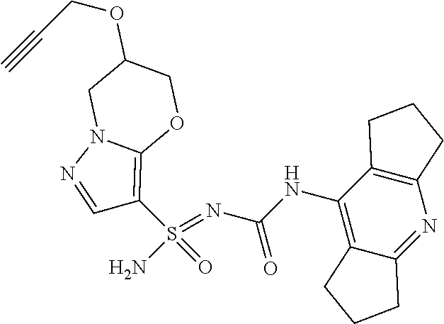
C(NC1=C2C(=NC3=C1CCC3)CCC2)(N=S(N)(=O)C1=C2N(N=C1)CC(OCC#C)CO2)=O
